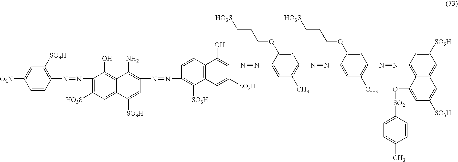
C1(N=NC2=C([HO3S])C=C3C(=C2O)C(N)=C(N=NC2=C([SO3H])C4=C(C=C2)C(O)=C(N=NC2=CC(C)=C(N=NC5=CC(C)=C(N=NC6=C7C(=CC([SO3H])=C6)C=C([SO3H])C=C7O[SO2]C6=CC=C(C)C=C6)C=C5OCCC[HO3S])C=C2OCCC[HO3S])C([SO3H])=C4)C=C3[SO3H])=C([SO3H])C=C([O2N])C=C1
